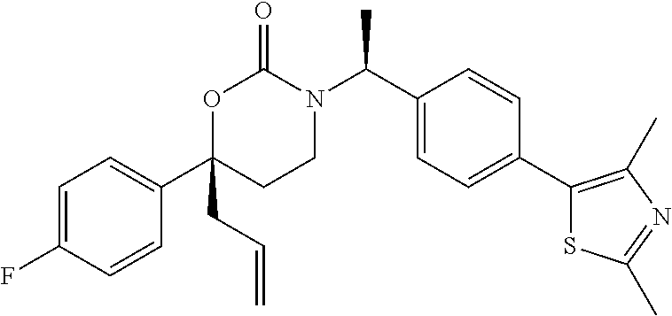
O1C(C2=CC=C(F)C=C2)(CC=C)CCN(C(C2=CC=C(C3=C(C)N=C(C)S3)C=C2)C)C1=O
